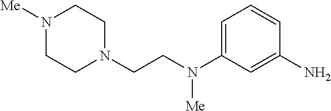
C1=C(N(CCN2CCN([Me])CC2)[Me])C=C(N)C=C1
